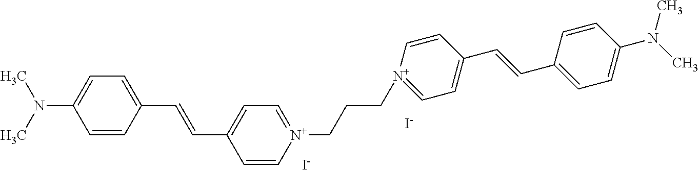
C1=[N+](CCC[N+]2=CC=C(C=CC3=CC=C(N(C)C)C=C3)C=C2)C=CC(C=CC2=CC=C(N(C)C)C=C2)=C1.[I-].[I-]
